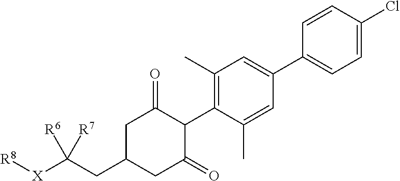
C1(C)=C(C2C(=O)CC(CC([X][R8])([R6])[R7])CC2=O)C(C)=CC(C2=CC=C(Cl)C=C2)=C1
